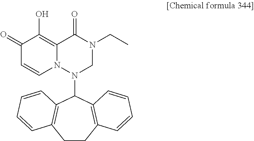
C1(=O)C=CN2C(=C1O)C(=O)N(CC)CN2C1C2=C(CCC3=C1C=CC=C3)C=CC=C2
